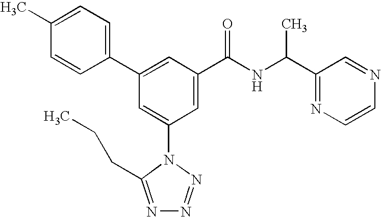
C1(C2=CC(C(NC(C3=NC=CN=C3)C)=O)=CC(N3C(CCC)=NN=N3)=C2)=CC=C(C)C=C1
